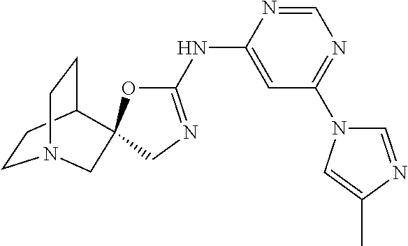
C1=NC(NC2=NCC3(O2)C2CCN(CC2)C3)=CC(N2C=NC(C)=C2)=N1
